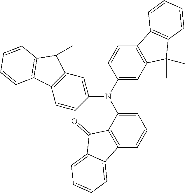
C1(N(C2=CC3=C(C=C2)C2=C(C3(C)C)C=CC=C2)C2=CC3=C(C=C2)C2=C(C3(C)C)C=CC=C2)=CC=CC2=C1C(=O)C1=CC=CC=C21
